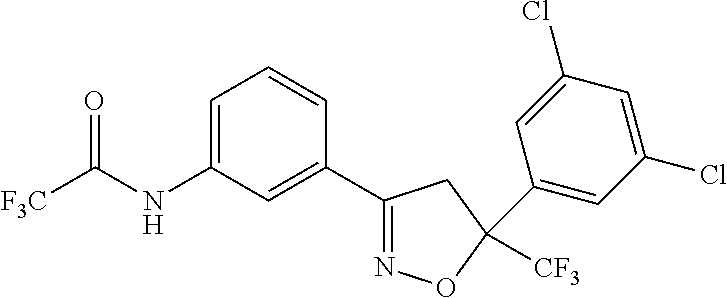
[F3C]C(NC1=CC=CC(C2=NOC([CF3])(C3=CC(Cl)=CC(Cl)=C3)C2)=C1)=O
